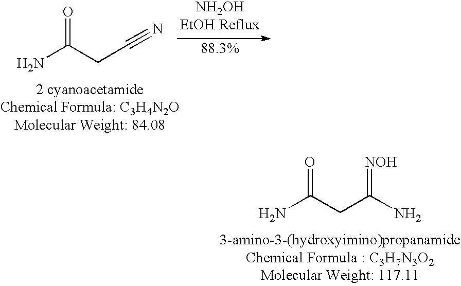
NC(CC#N)=O.NC(CC(N)=[NOH])=O
